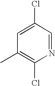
N1=CC(Cl)=CC(C)=C1Cl
